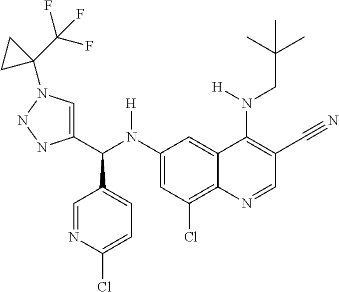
C1(N(C(C2=CN(C3(C(F)(F)F)CC3)NN2)C2=CC=C(Cl)N=C2)[H])=CC(Cl)=C2C(=C1)C(N(CC(C)(C)C)[H])=C(C#N)C=N2
